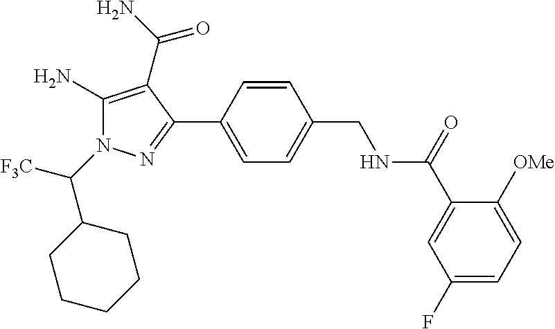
C1=CC(C2=NN(C([F3C])C3CCCCC3)C(N)=C2C(N)=O)=CC=C1CNC(C1=CC(F)=CC=C1[OMe])=O
